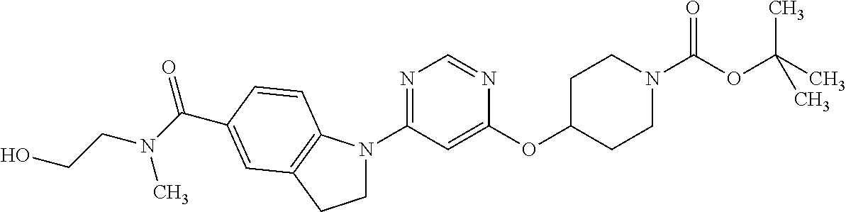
C1(OC2CCN(C(OC(C)(C)C)=O)CC2)=CC(N2CCC3=C2C=CC(C(=O)N(C)CCO)=C3)=NC=N1
